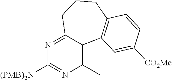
C1(C)=C2C(=NC([(PMB)2N])=N1)CCCC1=C2C=C([CO2Me])C=C1
